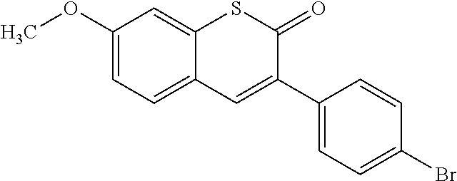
C1(OC)=CC=C2C(=C1)SC(=O)C(C1=CC=C(Br)C=C1)=C2
